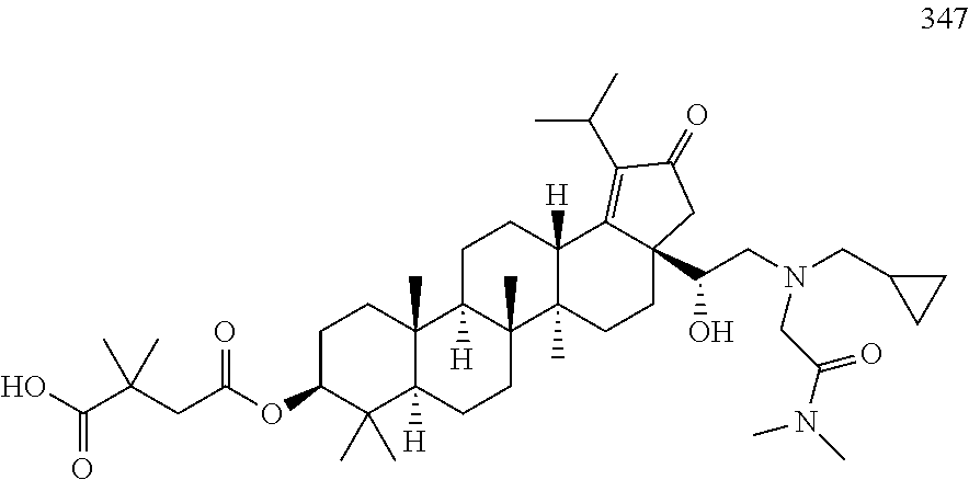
C1C(OC(CC(C(O)=O)(C)C)=O)C(C)(C)C2([H])C(C)(C1)C1([H])C(C)(CC2)C2(C)C([H])(CC1)C1=C(C(C)C)C(=O)CC1(C(CN(CC1CC1)CC(N(C)C)=O)O)CC2
